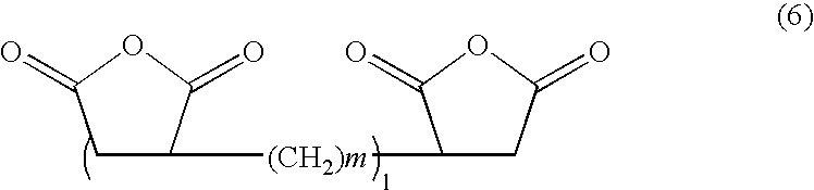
C1C([(CH2)m]C2CC(=O)OC2=O)C(=O)OC1=O
